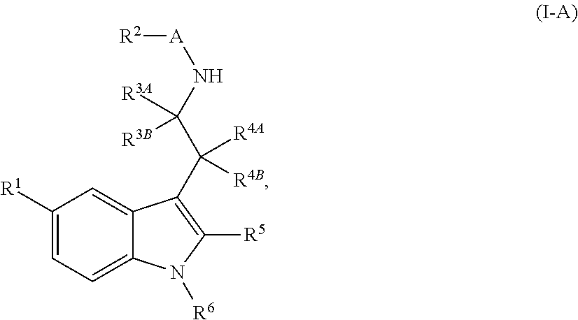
C1([R1])=CC=C2C(=C1)C(C(C(N[A][R2])([R3A])[R3B])([R4A])[R4B])=C([R5])N2[R6]
